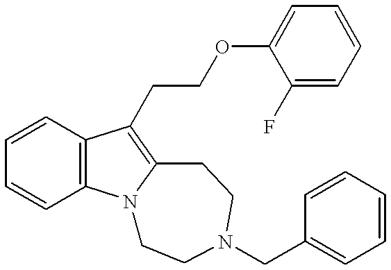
C1=CC2=C(C=C1)N1C(=C2CCOC2=CC=CC=C2F)CCN(CC2=CC=CC=C2)CC1
